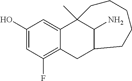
C1(O)=CC(F)=C2C(=C1)C1(C)C(N)C(C2)CCCCC1
